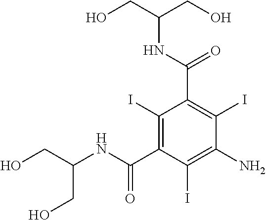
C(C(NC(C1=C(I)C(C(NC(CO)CO)=O)=C(I)C(N)=C1I)=O)CO)O
